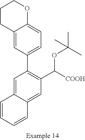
C1(C([COOH])OC(C)(C)C)=C(C2=CC=C3C(=C2)CCCO3)C=C2C(=C1)C=CC=C2
